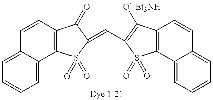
C1=CC2=C(C3=CC=CC=C13)S(=O)(=O)C(=CC1=C([O-])C3=C(C4=CC=CC=C4C=C3)S1(=O)=O)C2=O.[Et3NH+]
